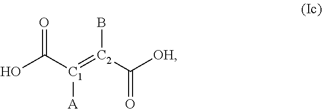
OC([C1](=[C2](C([OH])=O)B)[A])=O
